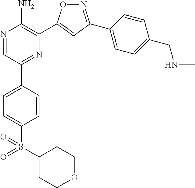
N1=C(C2=CC=C(CNC)C=C2)C=C(C2=C(N)N=CC(C3=CC=C(S(=O)(=O)C4CCOCC4)C=C3)=N2)O1
